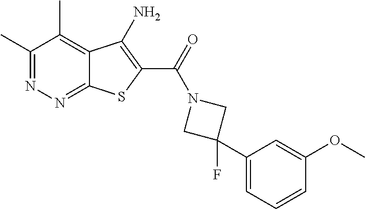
C1(C)=NN=C2C(=C1C)C(N)=C(C(=O)N1CC(C3=CC=CC(OC)=C3)(F)C1)S2
